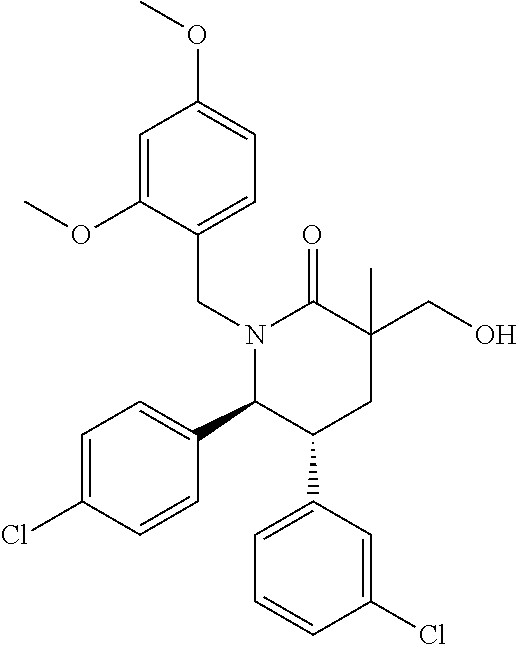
OCC1(C)C(=O)N(CC2=CC=C(OC)C=C2OC)C(C2=CC=C(Cl)C=C2)C(C2=CC=CC(Cl)=C2)C1
